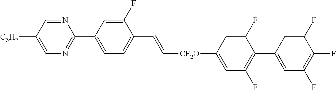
C1(C2=NC=C([C3H7])C=N2)=CC=C(C=C[CF2O]C2=CC(F)=C(C3=CC(F)=C(F)C(F)=C3)C(F)=C2)C(F)=C1
